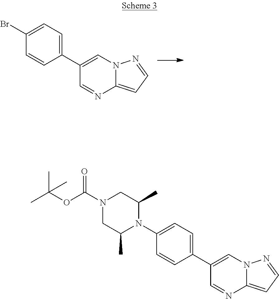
C1(C2=CC=C(Br)C=C2)=CN2C(=CC=N2)N=C1.C1(C2=CC=C(N3C(C)CN(C(OC(C)(C)C)=O)CC3C)C=C2)=CN2C(=CC=N2)N=C1
